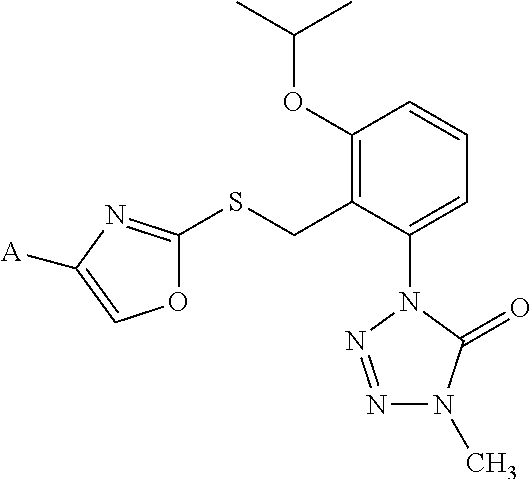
C1(OC(C)C)=C(CSC2=NC([A])=CO2)C(N2N=NN(C)C2=O)=CC=C1
